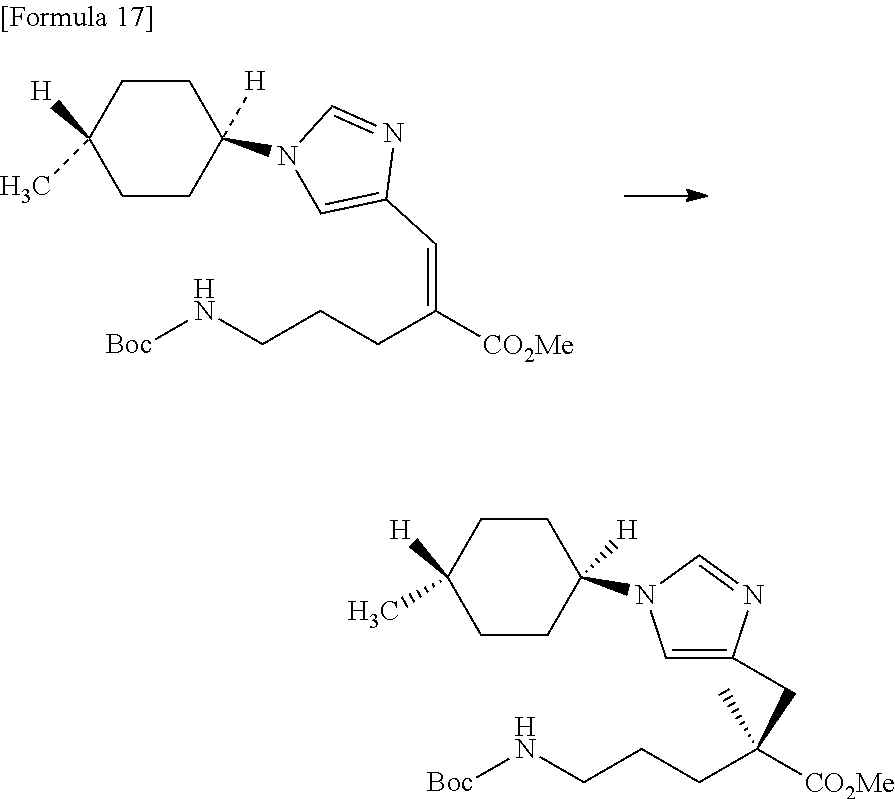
C1CC([H])(N2C=C(C=C(CCCN[Boc])[CO2Me])N=C2)CCC1([H])C.C1CC([H])(N2C=C(CC(CCCN[Boc])([CO2Me])C)N=C2)CCC1([H])C
